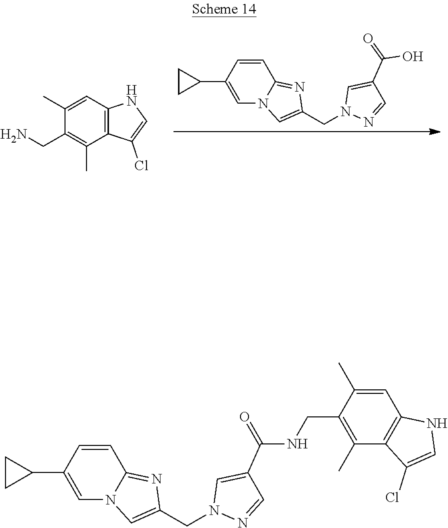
C1=CC(C2CC2)=CN2C1=NC(CN1N=CC(C(=O)O)=C1)=C2.C12=C(C=C(C)C(CN)=C1C)NC=C2Cl.C1=CC(C2CC2)=CN2C1=NC(CN1N=CC(C(NCC3=C(C)C4=C(C=C3C)NC=C4Cl)=O)=C1)=C2
